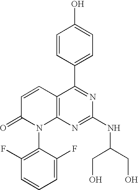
C1=CC(C2=NC(NC(CO)CO)=NC3=C2C=CC(=O)N3C2=C(F)C=CC=C2F)=CC=C1O
